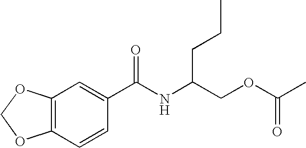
C12=C(C=CC(C(NC(COC(C)=O)CCC)=O)=C1)OCO2
